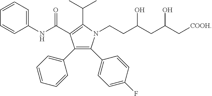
C1=CC=CC(NC(=O)C2=C(C(C)C)N(CCC(CC(C[COOH])O)O)C(C3=CC=C(F)C=C3)=C2C2=CC=CC=C2)=C1
